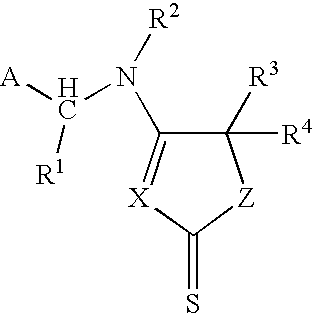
[A]C(N([R2])C1=[X]C(=S)[Z]C1([R3])[R4])[R1]
